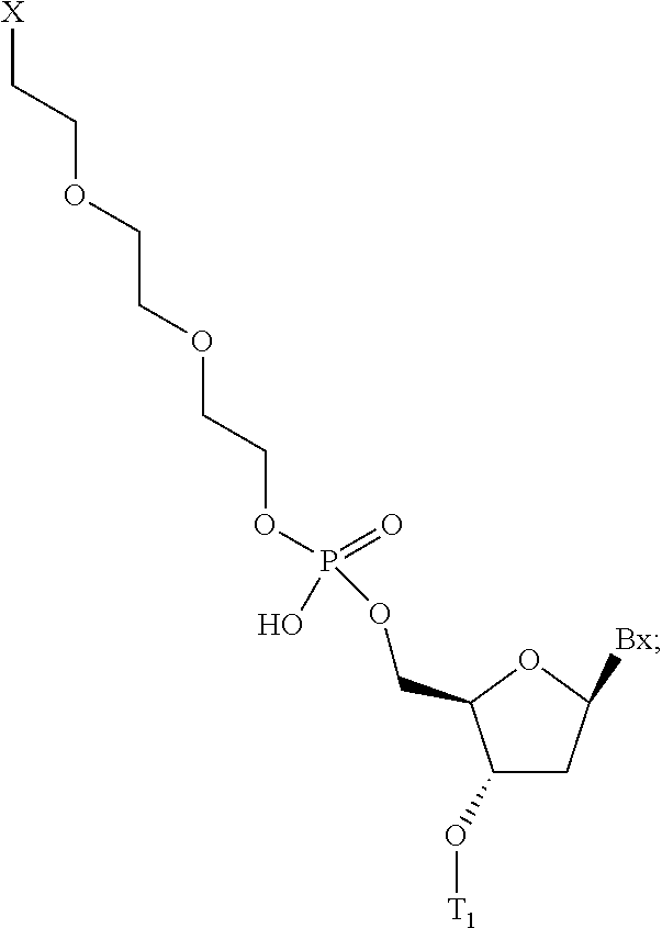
C1(O[T1])CC([Bx])OC1COP(O)(OCCOCCOCC[X])=O
